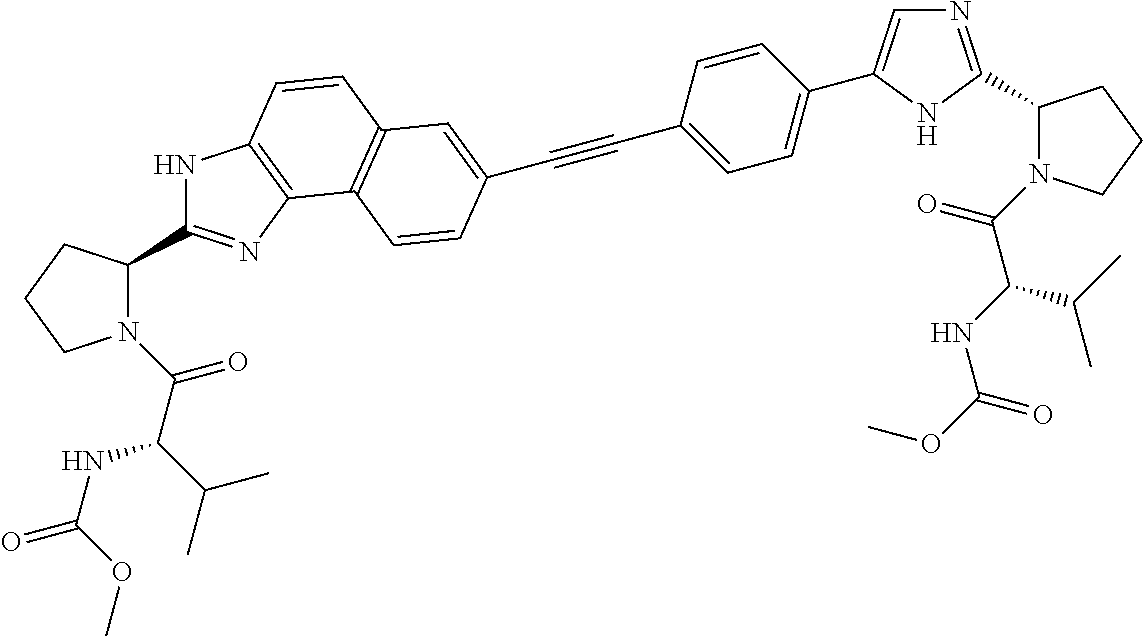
N1C(C2N(C(=O)C(NC(OC)=O)C(C)C)CCC2)=NC2=C1C=CC1=C2C=CC(C#CC2=CC=C(C3=CN=C(C4N(C(C(C(C)C)NC(=O)OC)=O)CCC4)N3)C=C2)=C1
